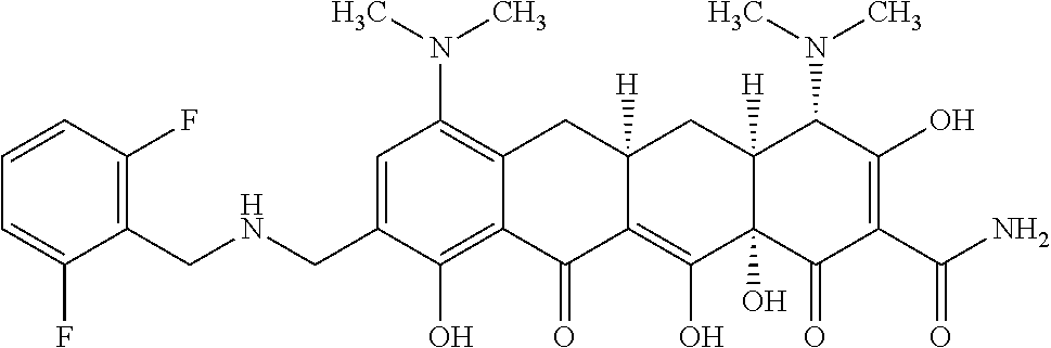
C1=C(CNCC2=C(F)C=CC=C2F)C(O)=C2C(=C1N(C)C)CC1([H])C(=C(O)C3(O)C([H])(C1)C(N(C)C)C(O)=C(C(N)=O)C3=O)C2=O
